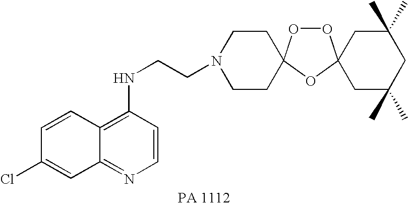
C1(Cl)=CC2=NC=CC(NCCN3CCC4(CC3)OOC3(O4)CC(C)(C)CC(C)(C)C3)=C2C=C1
